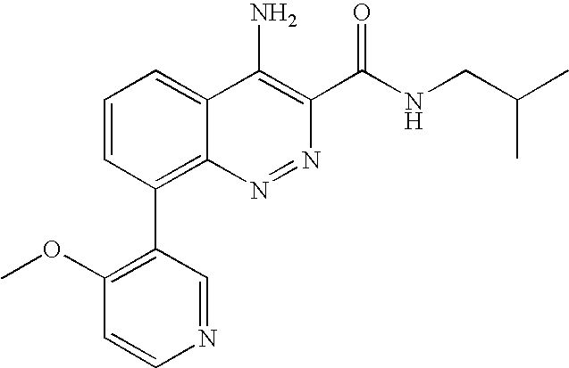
C1=CC(C2=C(OC)C=CN=C2)=C2C(=C1)C(N)=C(C(NCC(C)C)=O)N=N2
